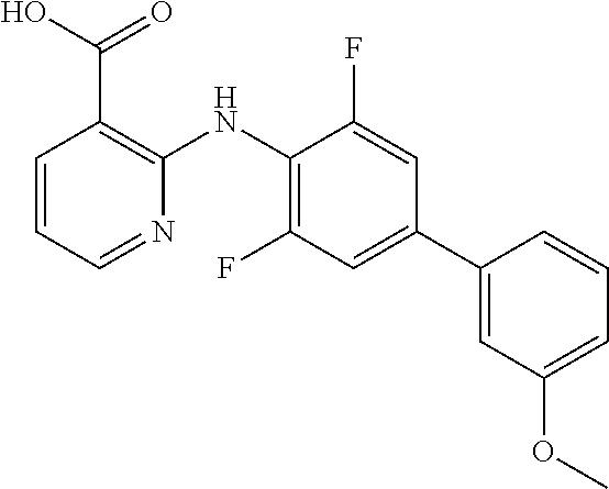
C1=CC=NC(NC2=C(F)C=C(C3=CC(OC)=CC=C3)C=C2F)=C1C(O)=O
